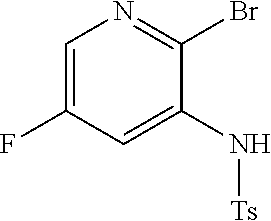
C1=C(F)C=C(N[Ts])C(Br)=N1
